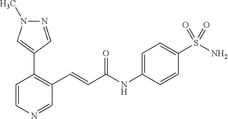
N1=CC(C2=C(C=CC(NC3=CC=C(S(N)(=O)=O)C=C3)=O)C=NC=C2)=CN1C
